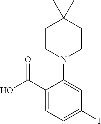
C1CN(C2=CC(I)=CC=C2C(O)=O)CCC1(C)C
